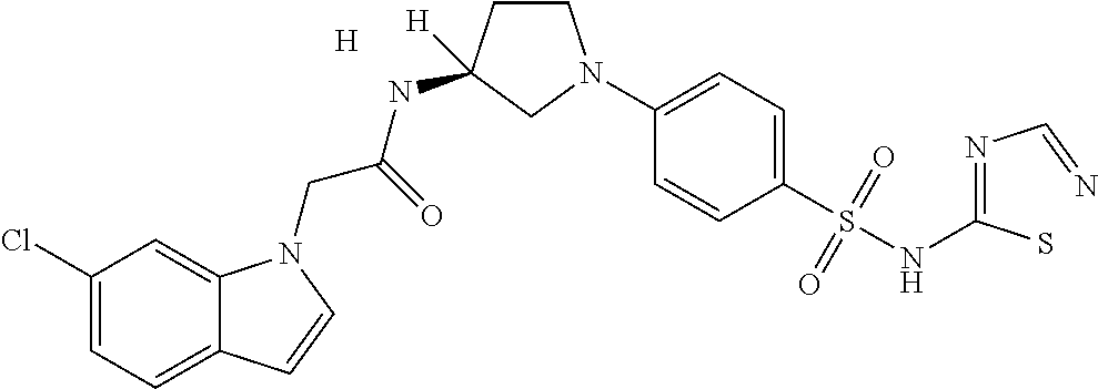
[H].C1(Cl)=CC=C2C(=C1)N(CC(=O)NC1([H])CCN(C3=CC=C(S(NC(=NC=N)S)(=O)=O)C=C3)C1)C=C2
